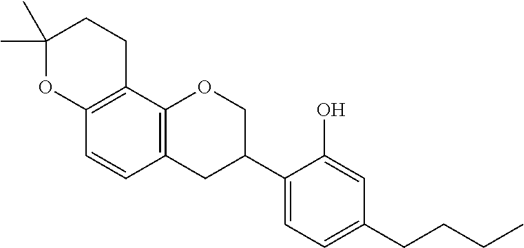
C1(C)(C)OC2=C(CC1)C1=C(C=C2)CC(C2=CC=C(CCCC)C=C2O)CO1
